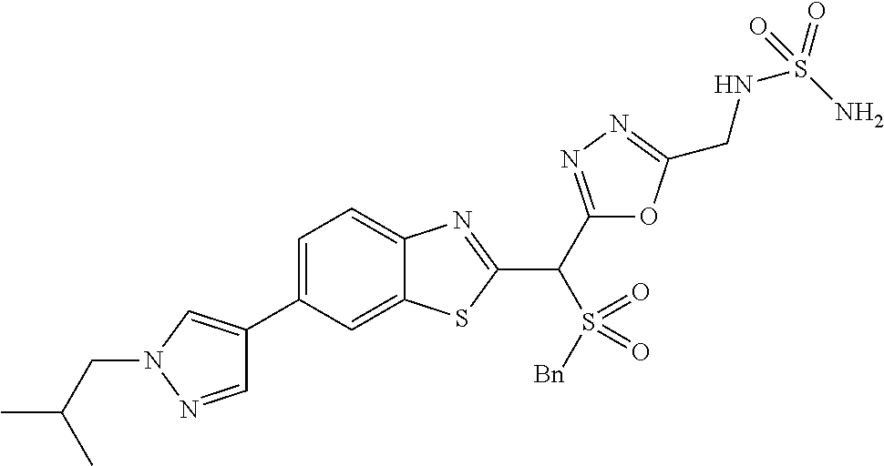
C12=CC(C3=CN(CC(C)C)N=C3)=CC=C1N=C(C(S(=O)(=O)[Bn])C1=NN=C(CNS(=O)(N)=O)O1)S2
